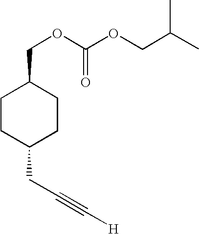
C1CC(CC#C[H])CCC1COC(OCC(C)C)=O
